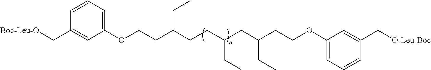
C1(OCCC(CCC(CC(CCOC2=CC=CC(C[O-Leu-Boc])=C2)CC)CC)CC)=CC=CC(C[Boc-Leu-O])=C1
